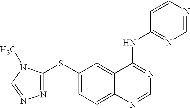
N1=C(SC2=CC=C3C(=C2)C(NC2=NC=NC=C2)=NC=N3)N(C)C=N1
